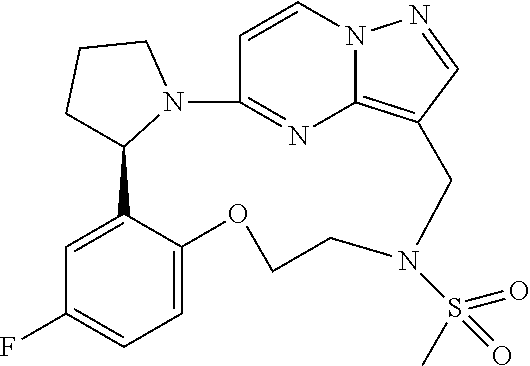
C1=CN2C3=C(C=N2)CN(S(C)(=O)=O)CCOC2=CC=C(F)C=C2C2CCCN2C1=N3
